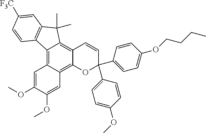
C12=C3C(=C4C(=C1C(C)(C)C1=C2C=CC([F3C])=C1)C=CC(C1=CC=C(OC)C=C1)(C1=CC=C(OCCCC)C=C1)O4)C=C(OC)C(OC)=C3
